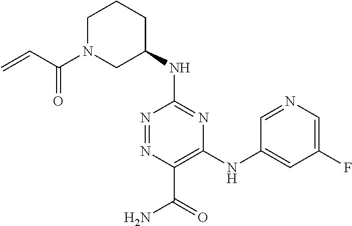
C1(NC2CCCN(C(C=C)=O)C2)=NC(NC2=CC(F)=CN=C2)=C(C(=O)N)N=N1
